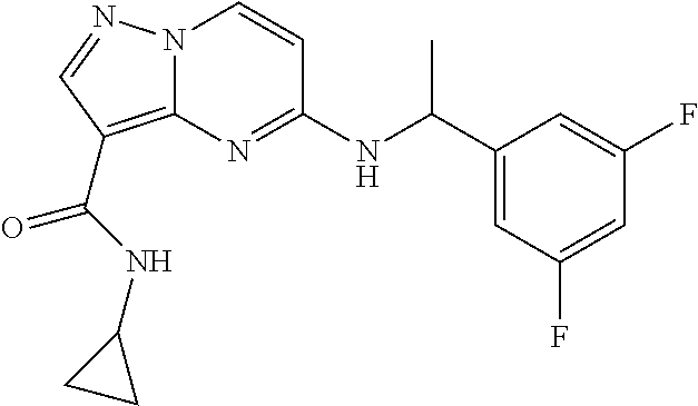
N(C1=NC2=C(C(=O)NC3CC3)C=NN2C=C1)C(C1=CC(F)=CC(F)=C1)C
